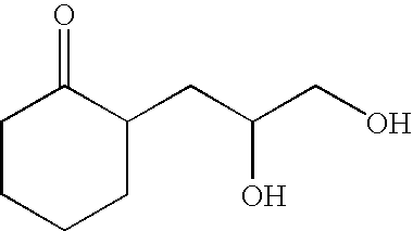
C1CCCC(CC(CO)O)C1=O
